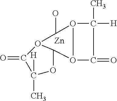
O=C1O2C(OC1(C)[H])O1O(C2O)C(C)([H])C1=O.[Zn]
